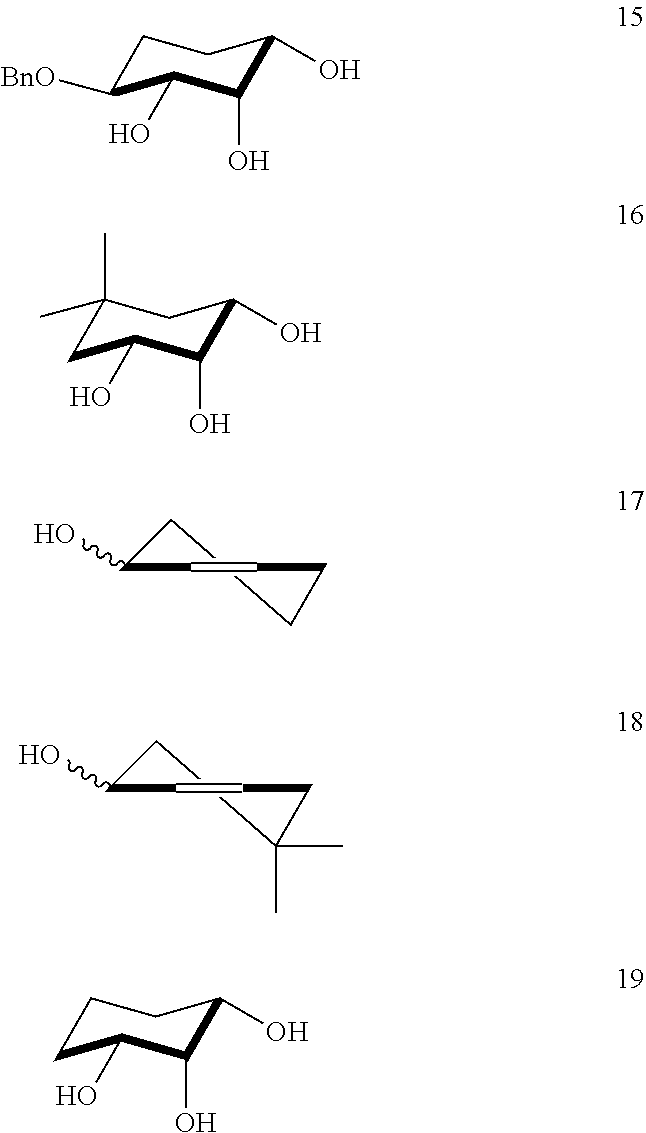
C1C([BnO])C(O)C(O)C(O)C1.C1CCC(O)C=C1.C1(C)(C)CC(O)C(O)C(O)C1.C1C(C)(C)CC(O)C=C1.C1CC(O)C(O)C(O)C1
